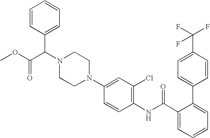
C1=CC(C2=CC=CC=C2C(NC2=C(Cl)C=C(N3CCN(C(C4=CC=CC=C4)C(OC)=O)CC3)C=C2)=O)=CC=C1C(F)(F)F
